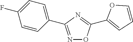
N1=C(C2=CC=C(F)C=C2)N=C(C2=CC=CO2)O1
